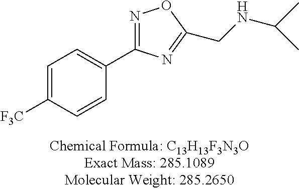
C1=C([F3C])C=CC(C2=NOC(CNC(C)C)=N2)=C1
